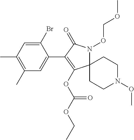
C12(N(OCOC)C(=O)C(C3=CC(C)=C(C)C=C3Br)=C1OC(OCC)=O)CCN(OC)CC2
